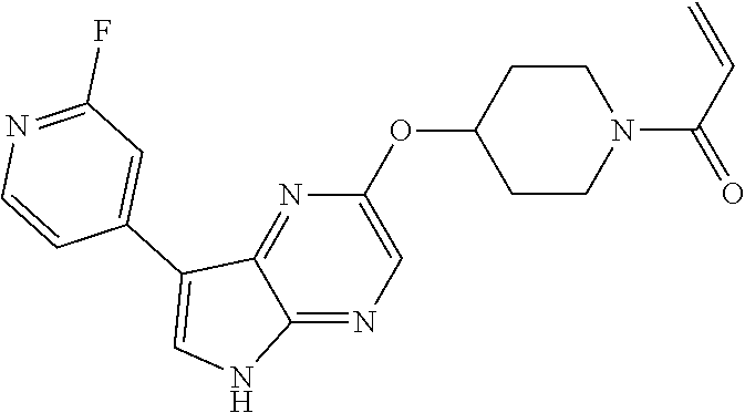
O(C1CCN(C(C=C)=O)CC1)C1=CN=C2C(=N1)C(C1=CC(F)=NC=C1)=CN2
